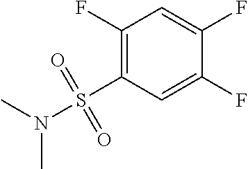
C1(F)=C(S(N(C)C)(=O)=O)C=C(F)C(F)=C1
